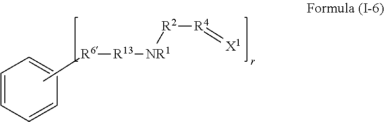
C1=CC=CC=C1.C[R6][R13][NR1][R2][R4]=[X1]
